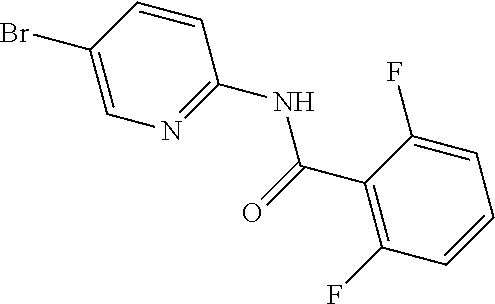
C1(C(=O)NC2=NC=C(Br)C=C2)=C(F)C=CC=C1F
